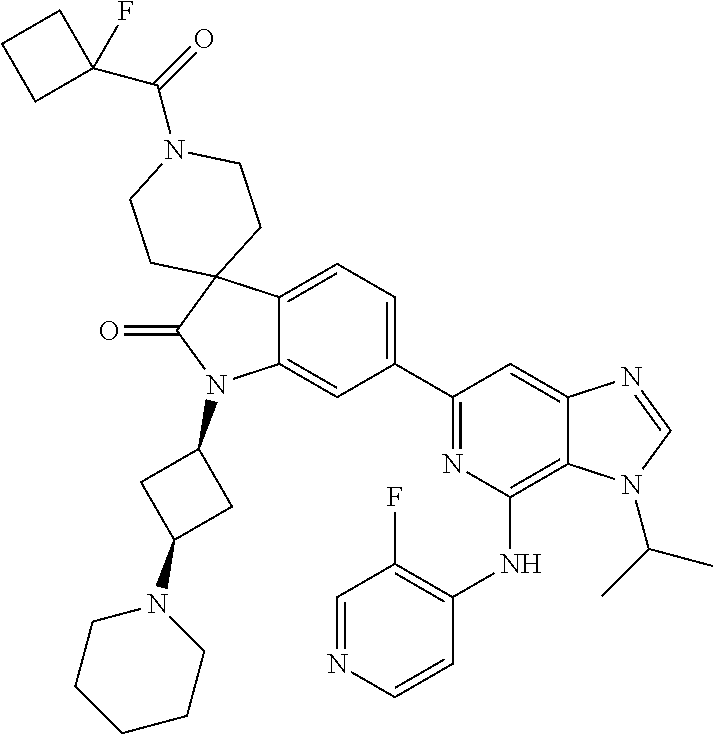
C12=CC=C(C3=NC(NC4=C(F)C=NC=C4)=C4C(=C3)N=CN4C(C)C)C=C1N(C1CC(N3CCCCC3)C1)C(=O)C21CCN(C(=O)C2(F)CCC2)CC1
